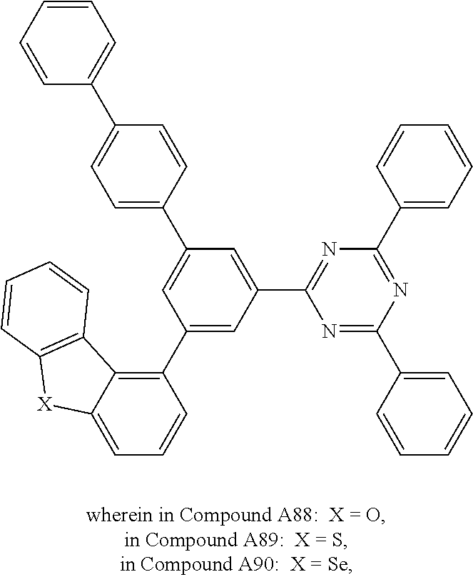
C1=C2C(=C(C3=CC(C4=NC(C5=CC=CC=C5)=NC(C5=CC=CC=C5)=N4)=CC(C4=CC=C(C5=CC=CC=C5)C=C4)=C3)C=C1)C1=C([X]2)C=CC=C1
